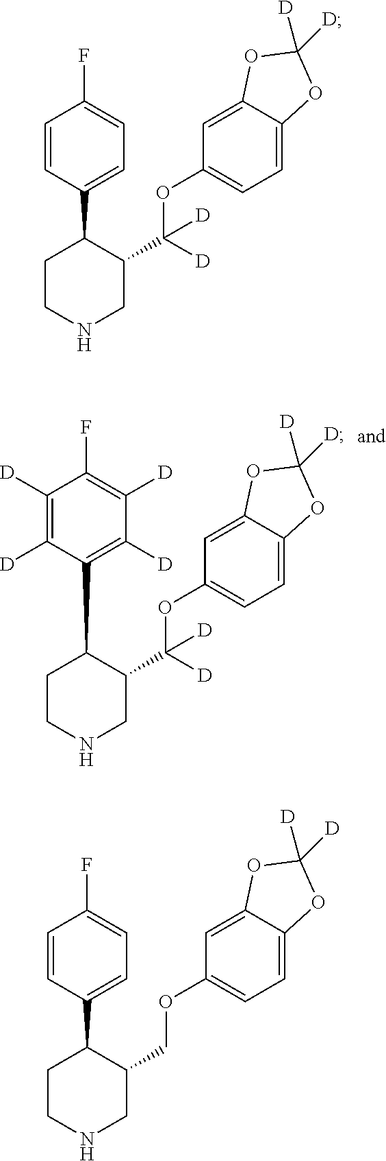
C1([D])=C([D])C(C2CCNCC2C(OC2=CC=C3C(=C2)OC([D])([D])O3)([D])[D])=C([D])C([D])=C1F.C1=CC(C2CCNCC2COC2=CC=C3C(=C2)OC([D])([D])O3)=CC=C1F.C1=CC(C2CCNCC2C(OC2=CC=C3C(=C2)OC([D])([D])O3)([D])[D])=CC=C1F
